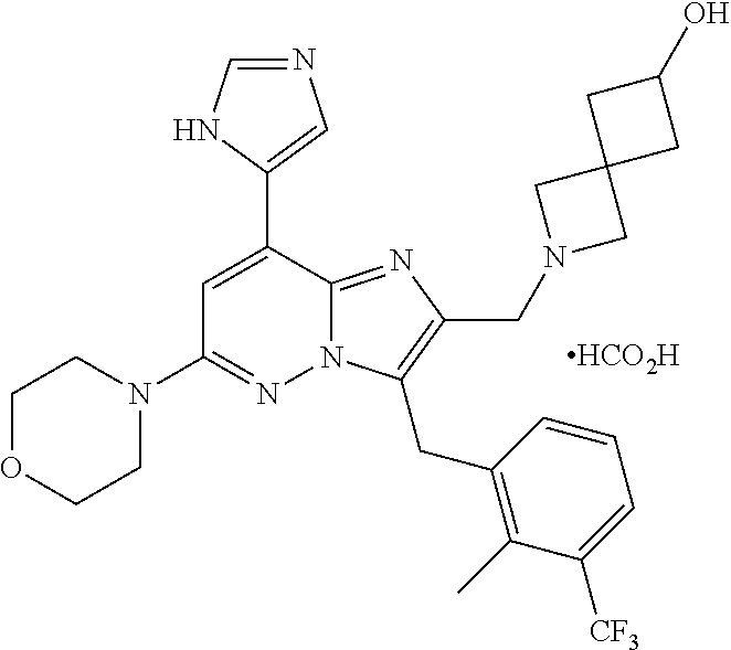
C1=C(C2=CN=CN2)C2=NC(CN3CC4(C3)CC(O)C4)=C(CC3=C(C)C([CF3])=CC=C3)N2N=C1N1CCOCC1.[HCO2H]
